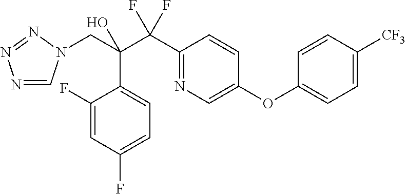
N1=CN(CC(C(C2=NC=C(OC3=CC=C([CF3])C=C3)C=C2)(F)F)(O)C2=CC=C(F)C=C2F)N=N1
